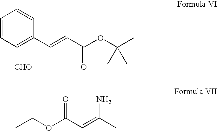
C1=CC([CHO])=C(C=CC(OC(C)(C)C)=O)C=C1.CCOC(C=C(C)N)=O
